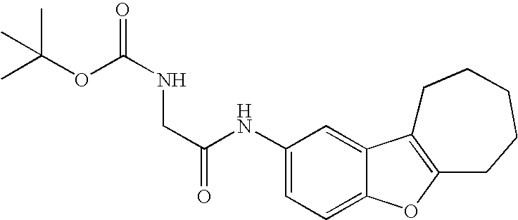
C1(NC(CNC(=O)OC(C)(C)C)=O)=CC=C2C(=C1)C1=C(O2)CCCCC1
